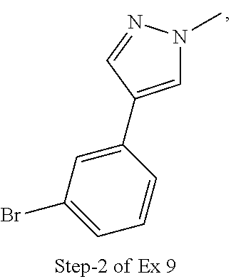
C1(C2=CN(C)N=C2)=CC(Br)=CC=C1
